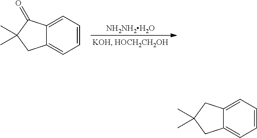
[NH2NH2H2O].C1=CC=C2C(=C1)CC(C)(C)C2=O.C1=CC=C2C(=C1)CC(C)(C)C2
